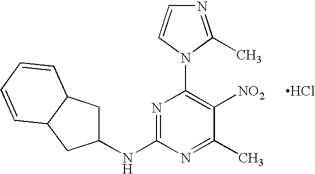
N1=C(NC2CC3C(C2)C=CC=C3)N=C(C)C([NO2])=C1N1C(C)=NC=C1.Cl
